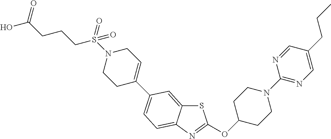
S1C2=CC(C3=CCN(S(=O)(CCCC(O)=O)=O)CC3)=CC=C2N=C1OC1CCN(C2=NC=C(CCC)C=N2)CC1
